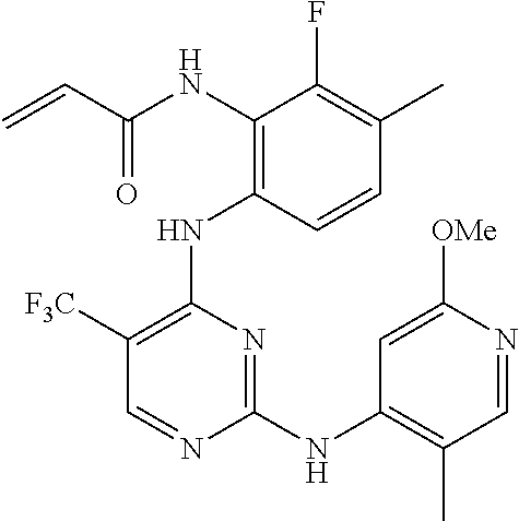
N(C1=C(NC2=C([F3C])C=NC(NC3=C(C)C=NC([OMe])=C3)=N2)C=CC(C)=C1F)C(C=C)=O
